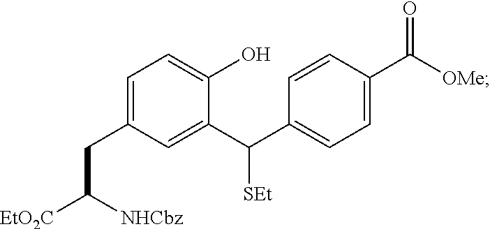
C1=C(CC([EtO2C])[NHCbz])C=C(C(C2=CC=C(C([OMe])=O)C=C2)[SEt])C(O)=C1
